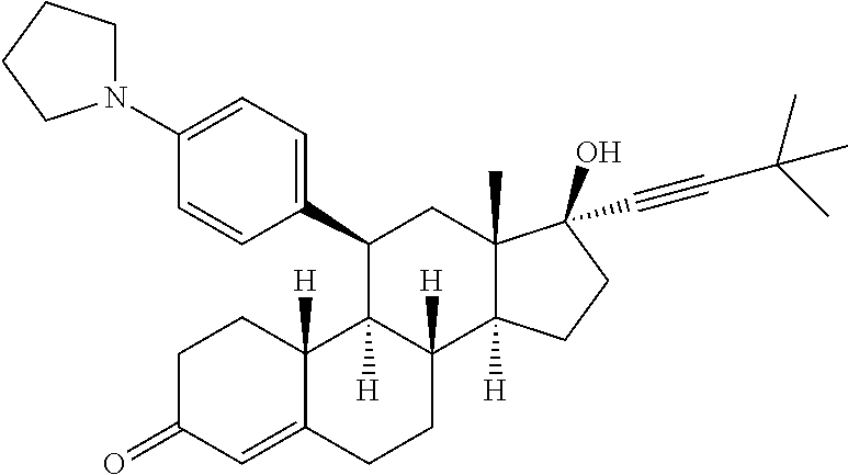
[H]C12C([H])(C(C3=CC=C(N4CCCC4)C=C3)CC3(C)C(O)(C#CC(C)(C)C)CCC31[H])C1([H])C(=CC(=O)CC1)CC2
